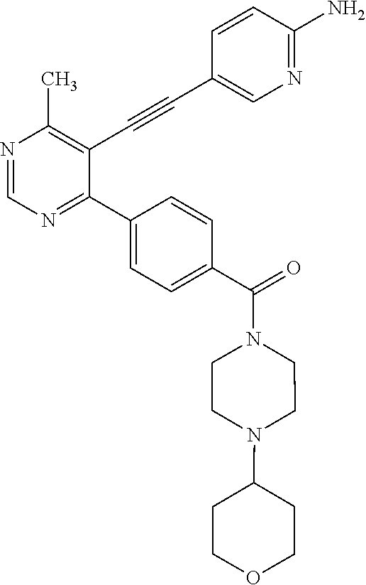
N1=CN=C(C2=CC=C(C(N3CCN(C4CCOCC4)CC3)=O)C=C2)C(C#CC2=CN=C(N)C=C2)=C1C
